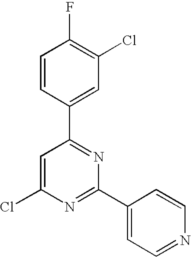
C1=C(Cl)N=C(C2=CC=NC=C2)N=C1C1=CC(Cl)=C(F)C=C1
